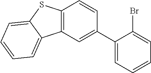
C1(C2=CC3=C(C=C2)SC2=CC=CC=C32)=CC=CC=C1Br
